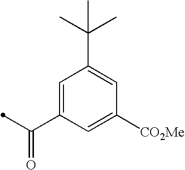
C1=C(C(=O)C)C=C([CO2Me])C=C1C(C)(C)C
